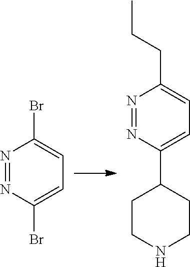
N1=NC(Br)=CC=C1Br.N1=NC(C2CCNCC2)=CC=C1CCC
